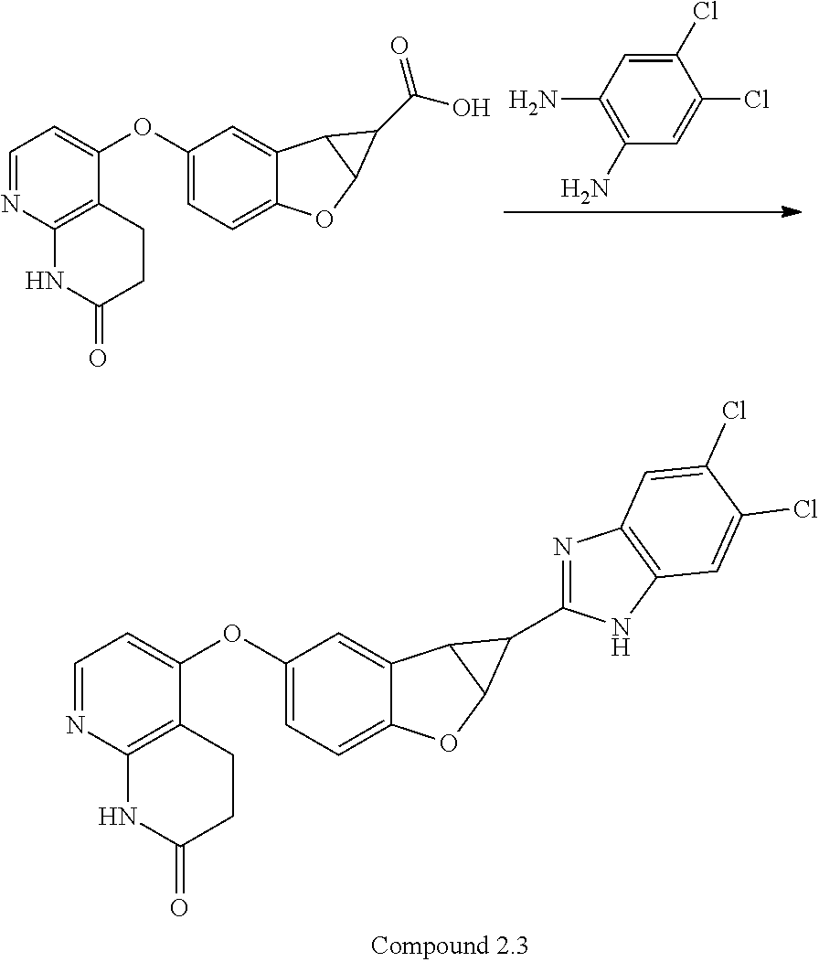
C12=CC=C(OC3=CC=NC4=C3CCC(=O)N4)C=C1C1C(O2)C1C1=NC2=C(N1)C=C(Cl)C(Cl)=C2.C12=CC=C(OC3=CC=NC4=C3CCC(=O)N4)C=C1C1C(O2)C1C(=O)O.C1=C(Cl)C(Cl)=CC(N)=C1N
